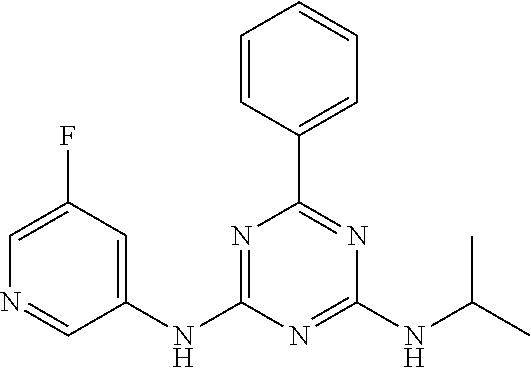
C1(NC2=CC(F)=CN=C2)=NC(C2=CC=CC=C2)=NC(NC(C)C)=N1
